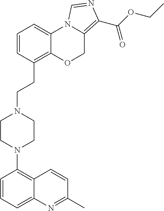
C1(N2CCN(CCC3=C4C(=CC=C3)N3C(=C(C(OCC)=O)N=C3)CO4)CC2)=C2C(=CC=C1)N=C(C)C=C2
